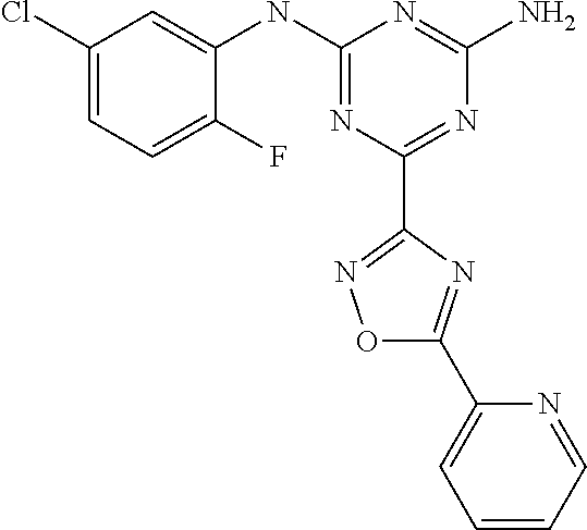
C1(Cl)=CC=C(F)C(NC2=NC(C3=NOC(C4=CC=CC=N4)=N3)=NC(N)=N2)=C1
